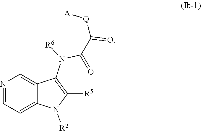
[R6]N(C(=O)C([Q][A])=O)C1=C([R5])N([R2])C2=CC=NC=C12
